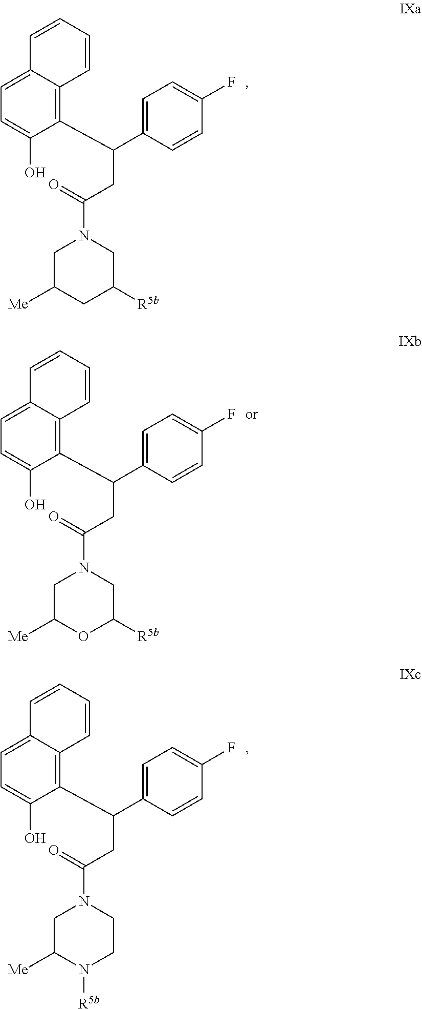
C1=C(C(C2=C3C(=CC=C2O)C=CC=C3)CC(N2CC([Me])CC([R5b])C2)=O)C=CC(F)=C1.C1=C(C(C2=C3C(=CC=C2O)C=CC=C3)CC(N2CC([Me])OC([R5b])C2)=O)C=CC(F)=C1.C1=C(C(C2=C3C(=CC=C2O)C=CC=C3)CC(N2CC([Me])N([R5b])CC2)=O)C=CC(F)=C1
